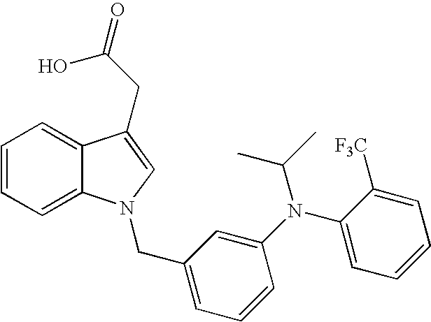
C1=CC=C2C(=C1)C(CC(O)=O)=CN2CC1=CC=CC(N(C2=CC=CC=C2[F3C])C(C)C)=C1
